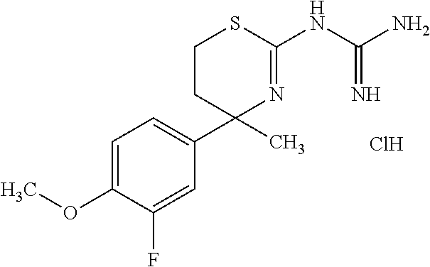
C1=C(OC)C(F)=CC(C2(C)N=C(NC(N)=N)SCC2)=C1.Cl
